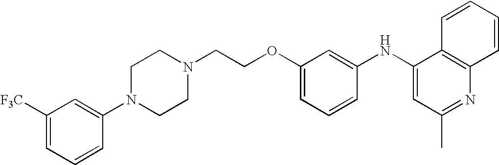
N1(CCOC2=CC=CC(NC3=CC(C)=NC4=C3C=CC=C4)=C2)CCN(C2=CC([CF3])=CC=C2)CC1
